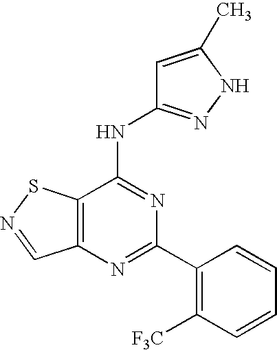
C12=C(N=C(C3=C([F3C])C=CC=C3)N=C1NC1=NNC(C)=C1)C=NS2
